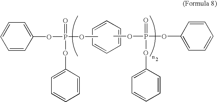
C1=CC=CC=C1.C1=CC(OP(OC)(=O)OC2=CC=CC=C2)=CC=C1.COP(OC1=CC=CC=C1)(=O)OC1=CC=CC=C1
